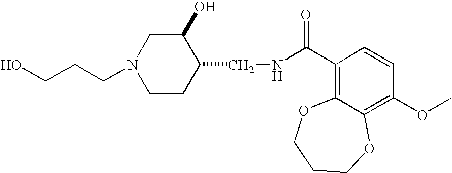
C1CC(CNC(C2=C3C(=C(OC)C=C2)OCCCO3)=O)C(O)CN1CCCO
